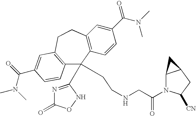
C12=C(C=CC(C(N(C)C)=O)=C1)C(C1=NC(=O)ON1)(CCNCC(N1C3C(CC1[CN])C3)=O)C1=C(CC2)C=C(C(N(C)C)=O)C=C1
